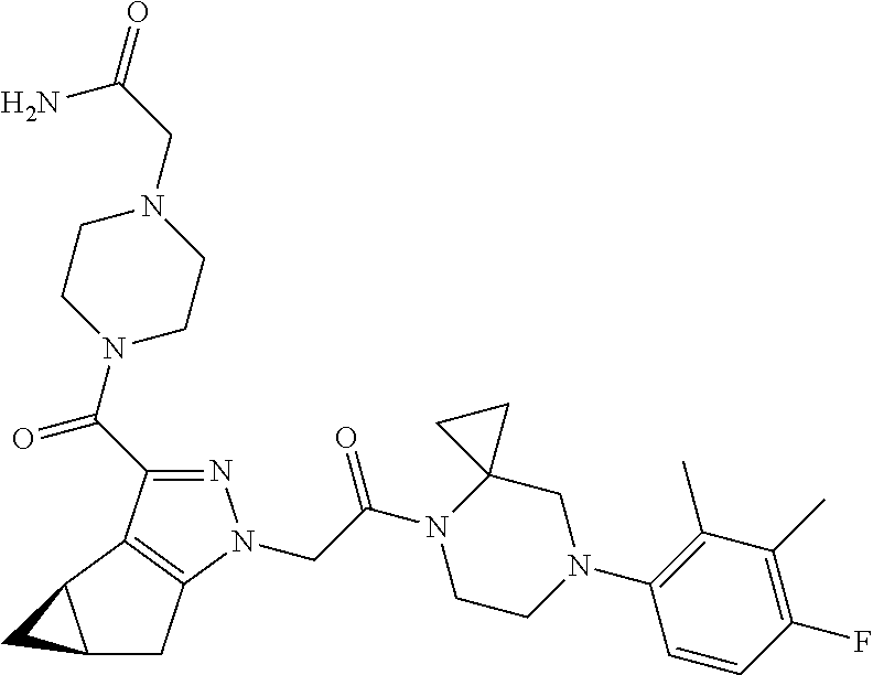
N1=C(C(N2CCN(CC(=O)N)CC2)=O)C2=C(N1CC(N1CCN(C3=C(C)C(C)=C(F)C=C3)CC13CC3)=O)CC1C2C1
